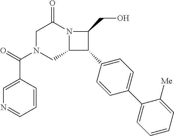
C1N(C(C2=CN=CC=C2)=O)CC2N(C1=O)C(CO)C2C1=CC=C(C2=CC=CC=C2[Me])C=C1
